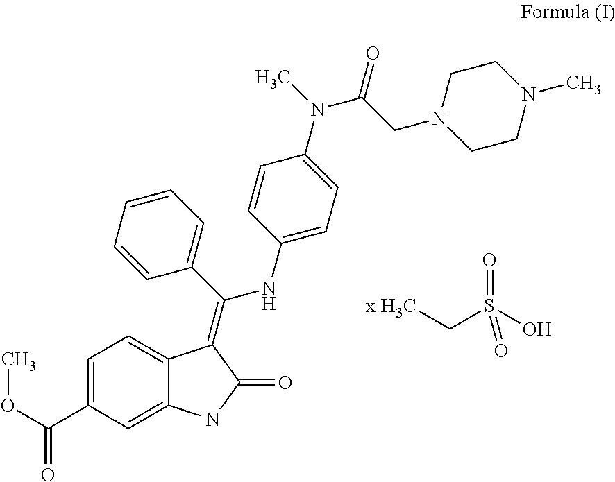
C1=C(C(OC)=O)C=C2C(=C1)C(=C(C1=CC=CC=C1)NC1=CC=C(N(C)C(CN3CCN(C)CC3)=O)C=C1)C(=O)N2.[x H3C]CS(O)(=O)=O
